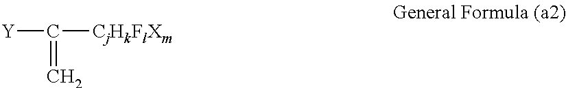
[Y]C([CjHkFlXm])=C
